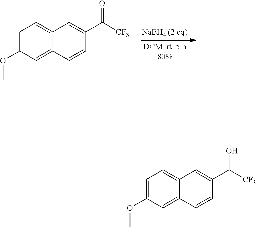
C1=C(OC)C=C2C(=C1)C=C(C([CF3])=O)C=C2.C1=C(OC)C=C2C(=C1)C=C(C([CF3])O)C=C2
